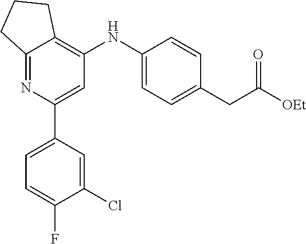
C12=NC(C3=CC=C(F)C(Cl)=C3)=CC(NC3=CC=C(CC([OEt])=O)C=C3)=C1CCC2
